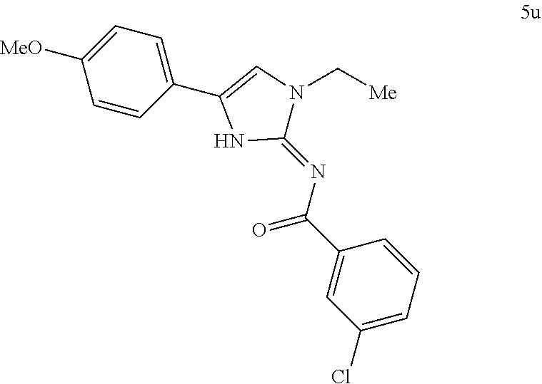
C1([MeO])=CC=C(C2=CN(C[Me])C(=NC(C3=CC(Cl)=CC=C3)=O)N2)C=C1
